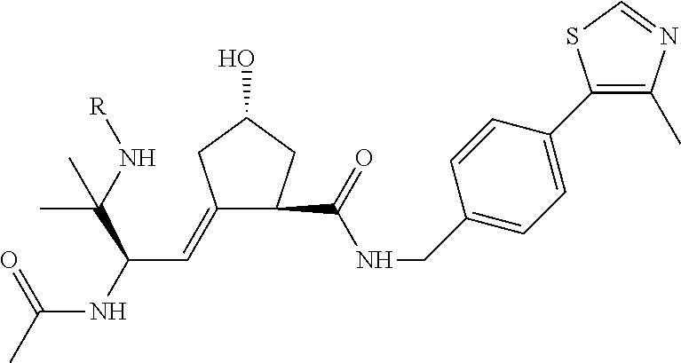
C1(=CC(NC(C)=O)C(N[R])(C)C)CC(O)CC1C(NCC1=CC=C(C2=C(C)N=CS2)C=C1)=O
